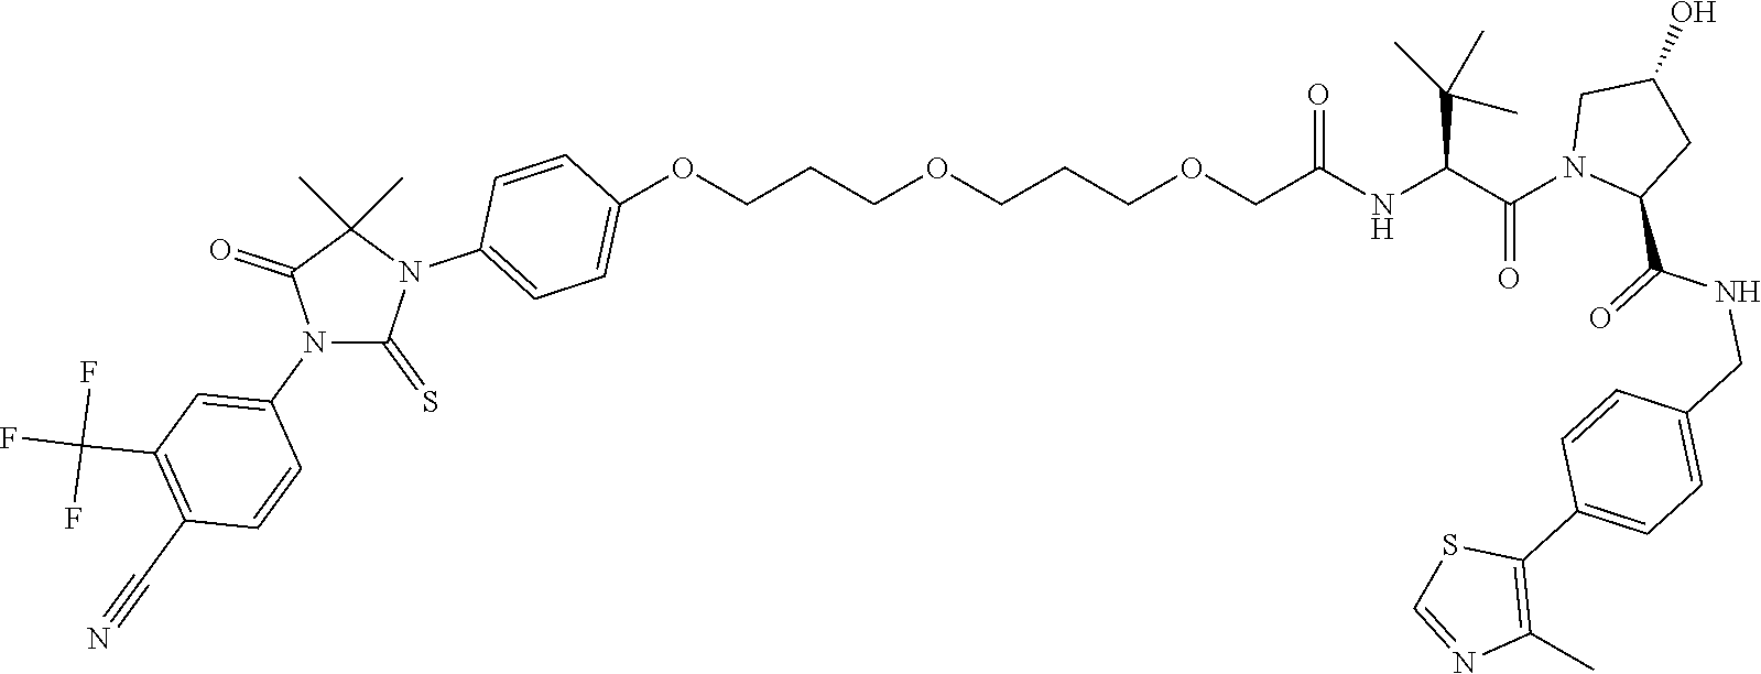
N1(C2=CC(C(F)(F)F)=C(C#N)C=C2)C(=S)N(C2=CC=C(OCCCOCCCOCC(NC(C(N3C(C(NCC4=CC=C(C5=C(C)N=CS5)C=C4)=O)CC(O)C3)=O)C(C)(C)C)=O)C=C2)C(C)(C)C1=O
